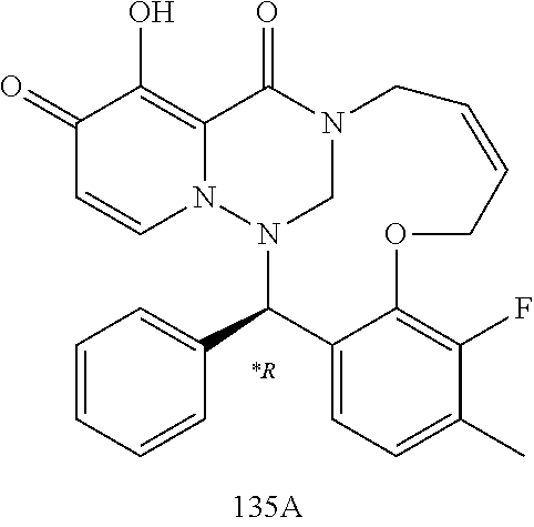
C1(=O)C=CN2C(=C1O)C(=O)N1CN2C(C2=CC=CC=C2)C2=CC=C(C)C(F)=C2OCC=CC1
